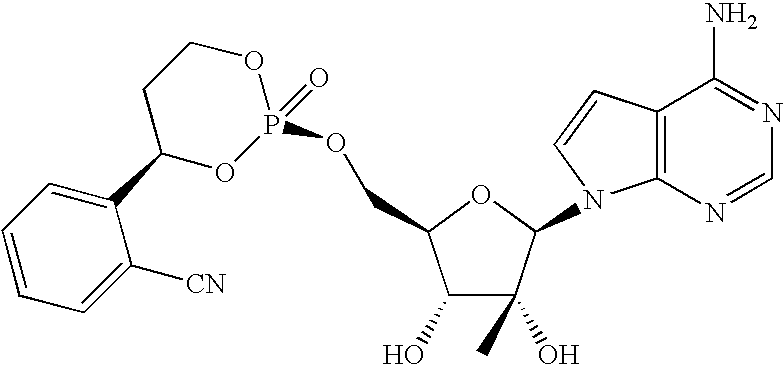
C1(O)C(O)(C)C(N2C3=C(C=C2)C(N)=NC=N3)OC1COP1(=O)OCCC(C2=CC=CC=C2[CN])O1
